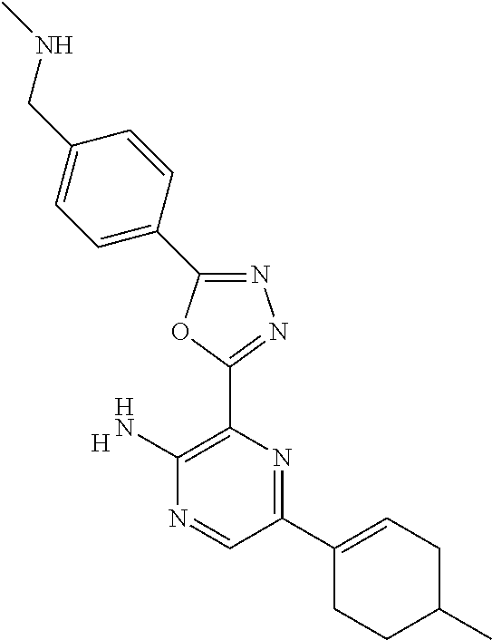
[H].C1(C2=CCC(C)CC2)=NC(C2=NN=C(C3=CC=C(CNC)C=C3)O2)=C(N)N=C1
